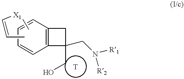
C12=C(C=CC=C1)C(CO)(CN([R1])[R2])C2.C[X1]C=CC
